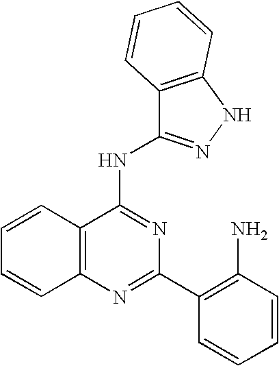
C12=C(N=C(C3=C(N)C=CC=C3)N=C1NC1=NNC3=C1C=CC=C3)C=CC=C2
